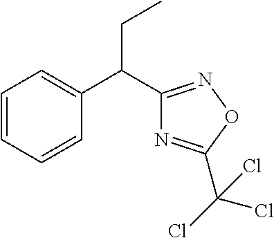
C1=CC=CC(C(C2=NOC(C(Cl)(Cl)Cl)=N2)CC)=C1
